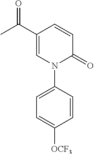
C1=CC(C(=O)C)=CN(C2=CC=C([OCF3])C=C2)C1=O
